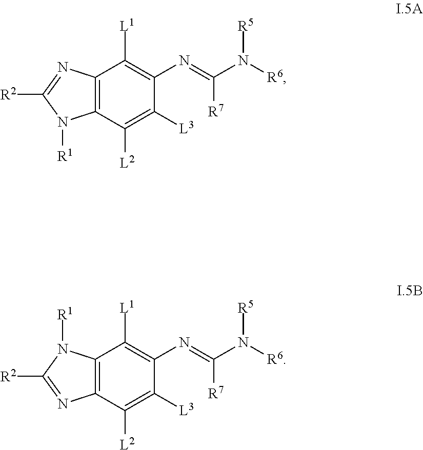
C12=C(C([L2])=C([L3])C(N=C(N([R6])[R5])[R7])=C1[L1])N([R1])C([R2])=N2.C12=C(C([L2])=C([L3])C(N=C(N([R6])[R5])[R7])=C1[L1])N=C([R2])N2[R1]
